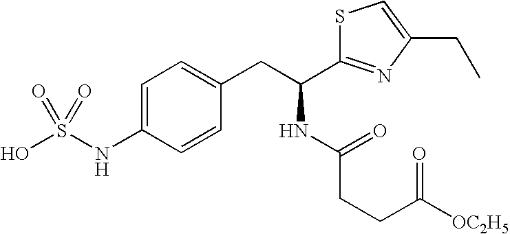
C1=C(NS(O)(=O)=O)C=CC(CC(NC(=O)CCC(=O)[OC2H5])C2=NC(CC)=CS2)=C1
